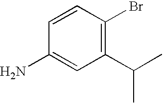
C1=CC(N)=CC(C(C)C)=C1Br
